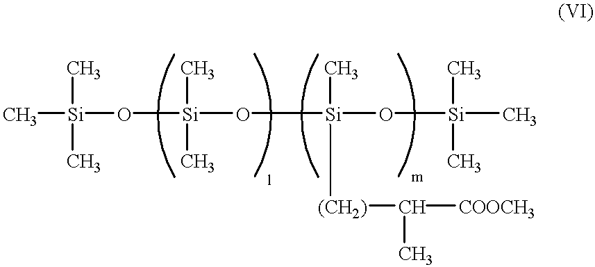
C[Si](O[Si](O[Si](O[Si](C)(C)C)(C)[(CH2)]C([COOCH3])C)(C)C)(C)C
